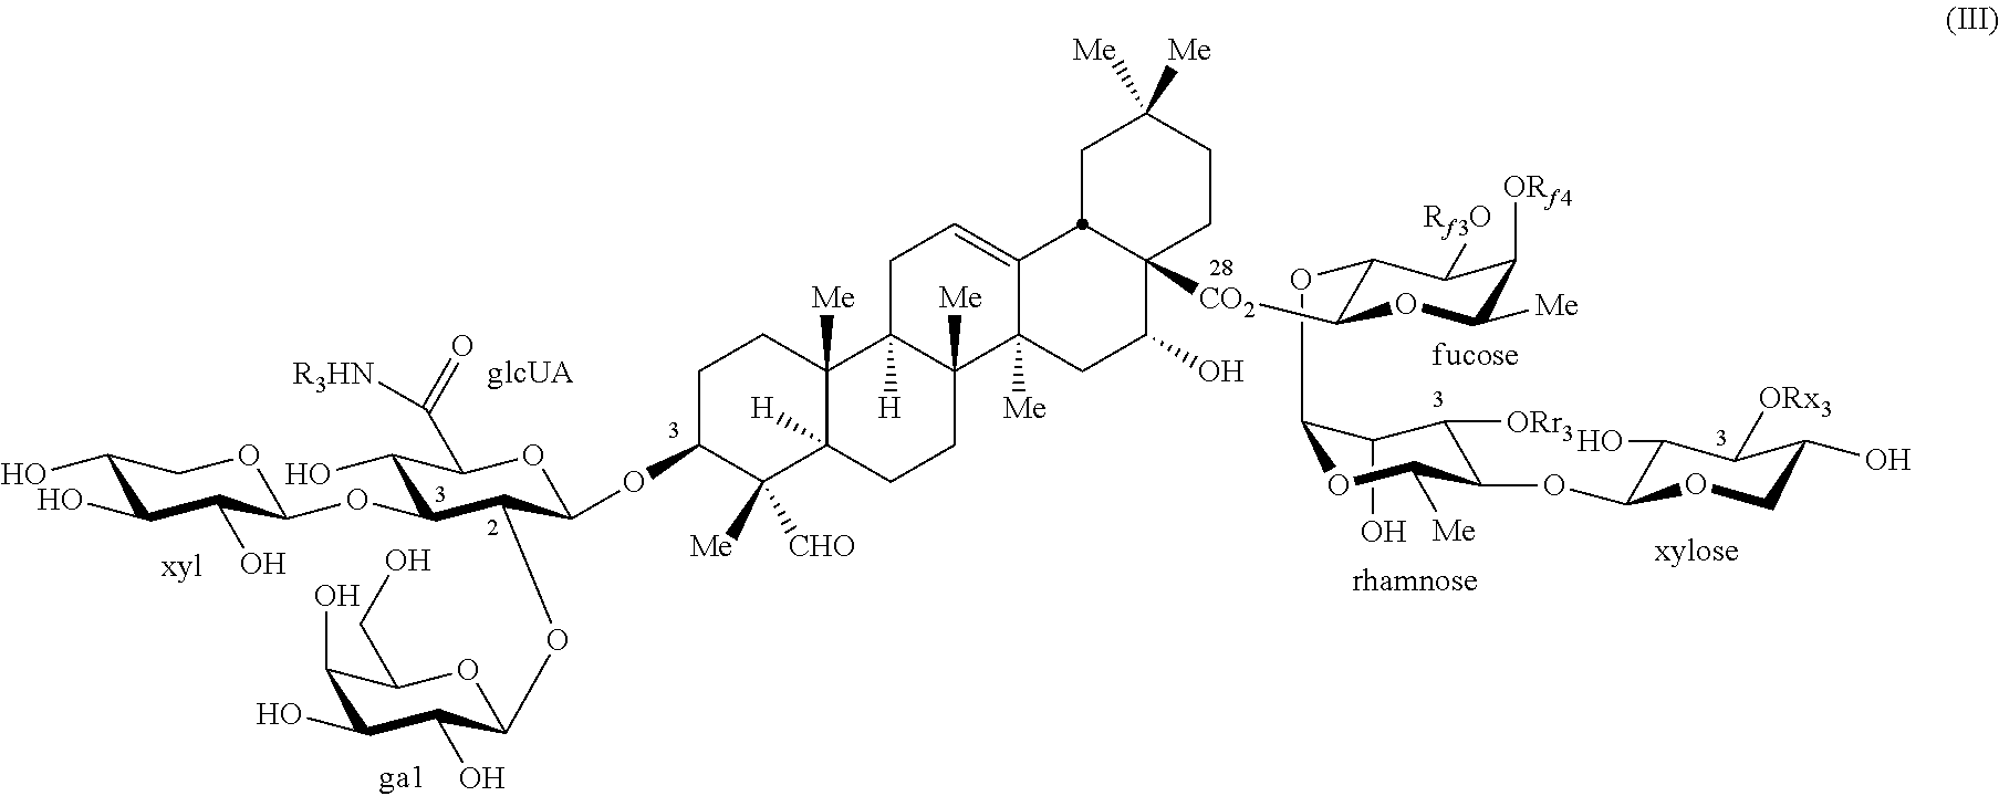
C1(O)C(O)C(O)C(OC2C(O)C(C([R3HN])=O)OC(OC3C([Me])([CHO])C4([H])C([Me])(CC3)C3([H])C([Me])(CC4)C4([Me])C(=CC3)C3C([CO2]C5C(OC6OC([Me])C(OC7C(O)C([ORx3])C(O)CO7)C([ORr3])C6O)C([Rf3O])C([ORf4])C([Me])O5)(C(O)C4)CCC([Me])([Me])C3)C2OC2C(O)C(O)C(O)C(CO)O2)OC1
